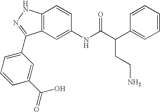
C12=C(C=C(NC(C(C3=CC=CC=C3)CCN)=O)C=C1)C(C1=CC=CC(C(=O)O)=C1)=NN2
